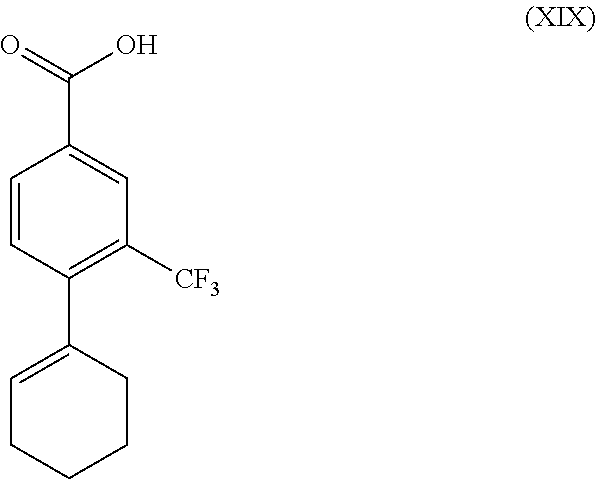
C1=CC(C2=CCCCC2)=C([CF3])C=C1C(=O)O
